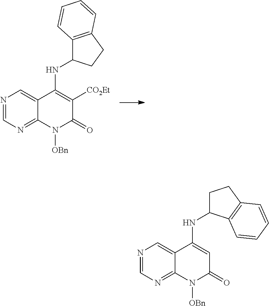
N1=CN=C2C(=C1)C(NC1C3=C(CC1)C=CC=C3)=C([CO2Et])C(=O)N2[OBn].N1=CN=C2C(=C1)C(NC1CCC3=C1C=CC=C3)=CC(=O)N2[OBn]
